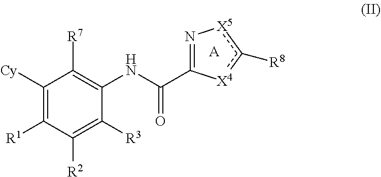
C1([Cy])=C([R1])C([R2])=C([R3])C(NC(C2=N[X5]c([R8])[X4]2)=O)=C1[R7].[A]
